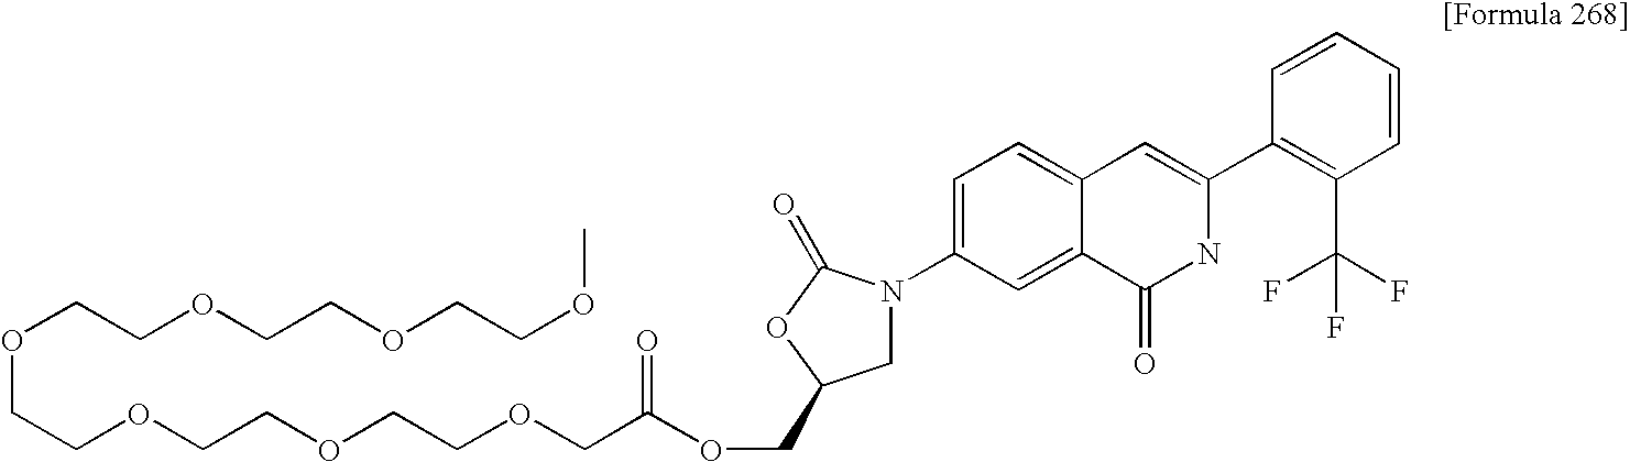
C1=CC=CC(C2=CC3=CC=C(N4CC(COC(COCCOCCOCCOCCOCCOCCOC)=O)OC4=O)C=C3C(=O)N2)=C1C(F)(F)F
